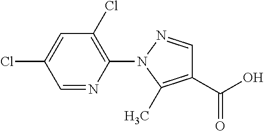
C1(C(O)=O)=C(C)N(C2=C(Cl)C=C(Cl)C=N2)N=C1
